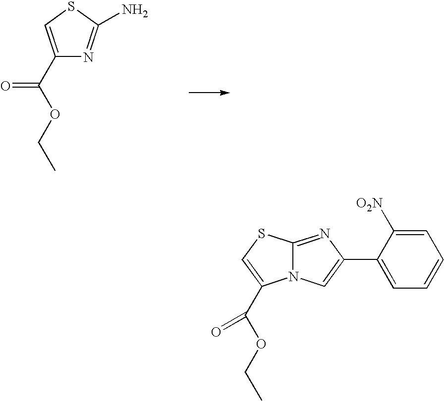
C1(C(OCC)=O)=CSC(N)=N1.C12=NC(C3=CC=CC=C3[O2N])=CN1C(C(OCC)=O)=CS2
